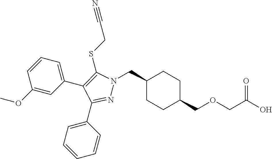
C1(CN2N=C(C3=CC=CC=C3)C(C3=CC=CC(OC)=C3)=C2SCC#N)CCC(COCC(O)=O)CC1
